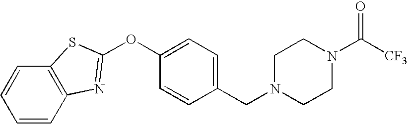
C1=CC2=C(C=C1)SC(OC1=CC=C(CN3CCN(C([CF3])=O)CC3)C=C1)=N2
